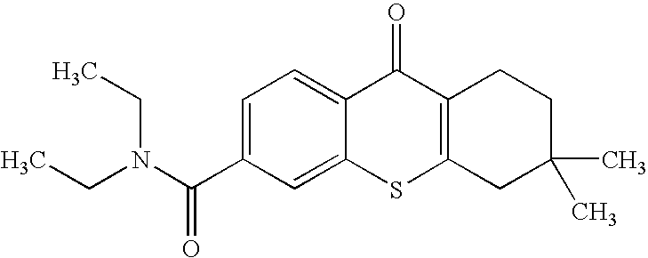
C1(C(N(CC)CC)=O)=CC=C2C(=C1)SC1=C(C2=O)CCC(C)(C)C1
